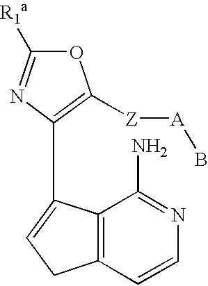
O1C([R1a])=NC(C2=CCC3=C2C(N)=NC=C3)=C1[Z][A]B
